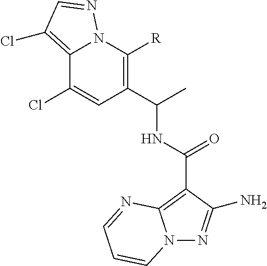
C(C)(C1=C([R])N2C(=C(Cl)C=N2)C(Cl)=C1)NC(C1=C2N(N=C1N)C=CC=N2)=O
